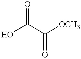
O=C(O)C([OCH3])=O
